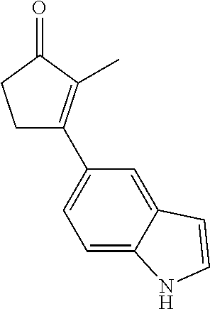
C1C(C2=CC=C3C(=C2)C=CN3)=C(C)C(=O)C1
